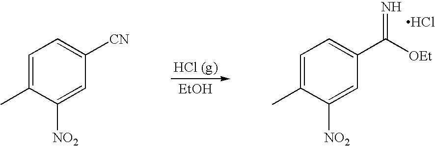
[EtOH].C1=C(C)C([NO2])=CC(C([OEt])=N)=C1.Cl.C1=C(C)C([NO2])=CC([CN])=C1
